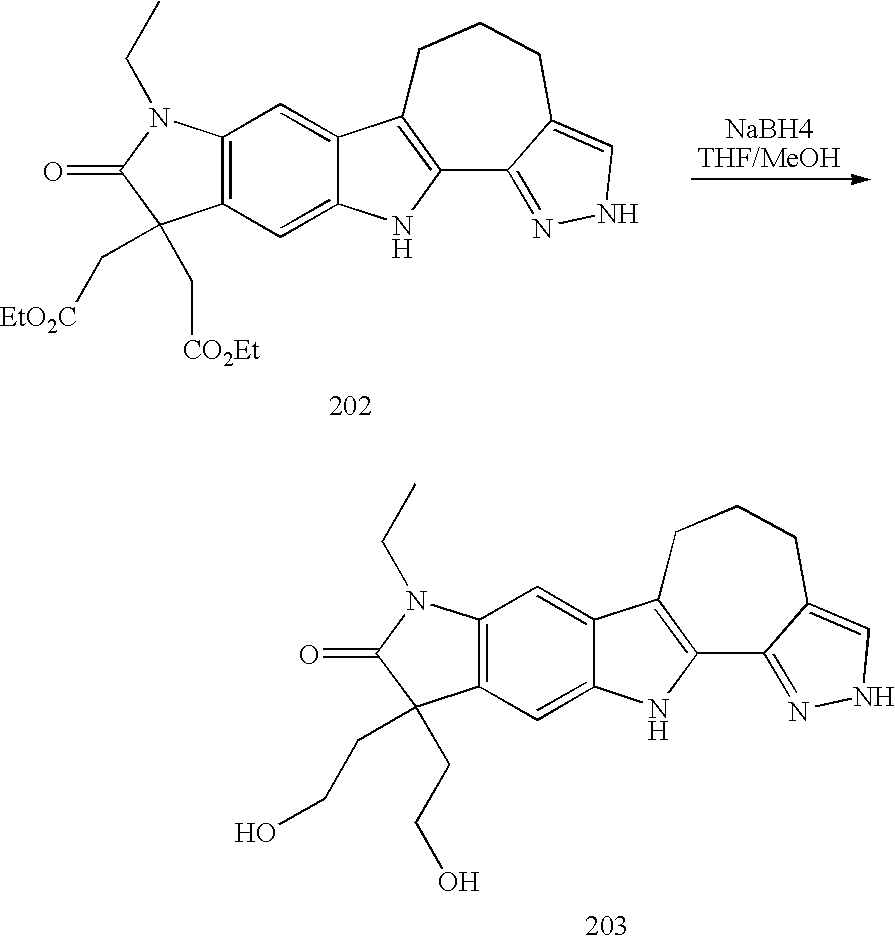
C12=C(C=C3C(=C1)C1=C(N3)C3=NNC=C3CCC1)C(CCO)(CCO)C(=O)N2CC.C12=C(C=C3C(=C1)C1=C(N3)C3=NNC=C3CCC1)C(C[CO2Et])(C[EtO2C])C(=O)N2CC
